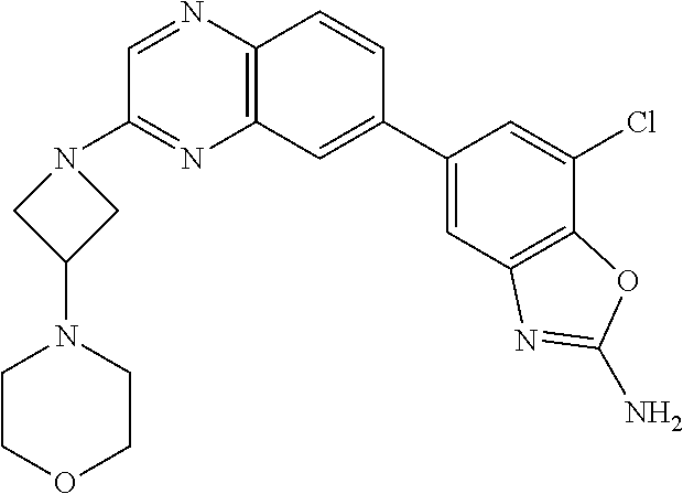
C12=C(C=C(C3=CC4=C(C(Cl)=C3)OC(N)=N4)C=C1)N=C(N1CC(N3CCOCC3)C1)C=N2
